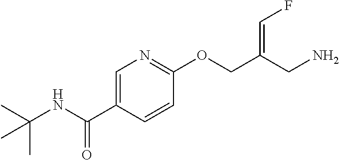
N(C(C1=CN=C(OCC(CN)=CF)C=C1)=O)C(C)(C)C
